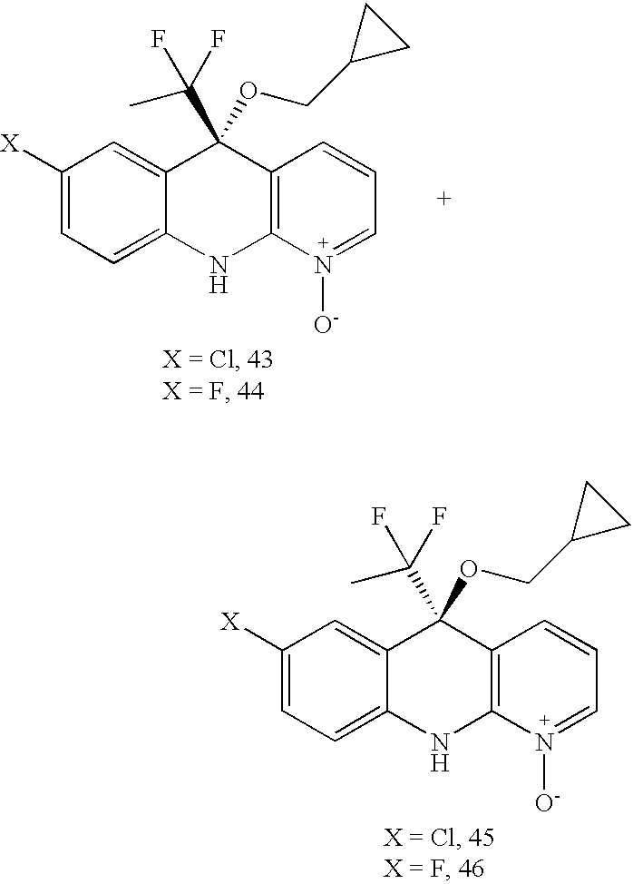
C12=CC=C([X])C=C1C(C(F)(C)F)(OCC1CC1)C1=C(N2)[N+]([O-])=CC=C1.C12=CC=C([X])C=C1C(C(F)(C)F)(OCC1CC1)C1=C(N2)[N+]([O-])=CC=C1
